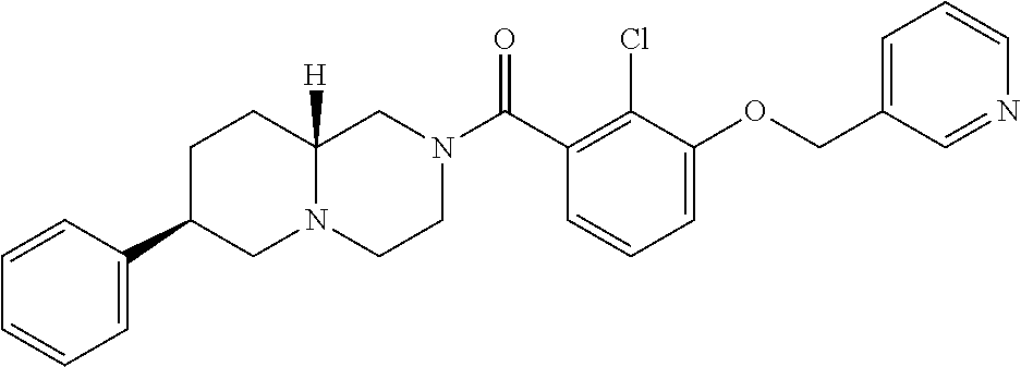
C1=C(OCC2=CC=CN=C2)C(Cl)=C(C(N2CCN3C([H])(C2)CCC(C2=CC=CC=C2)C3)=O)C=C1
